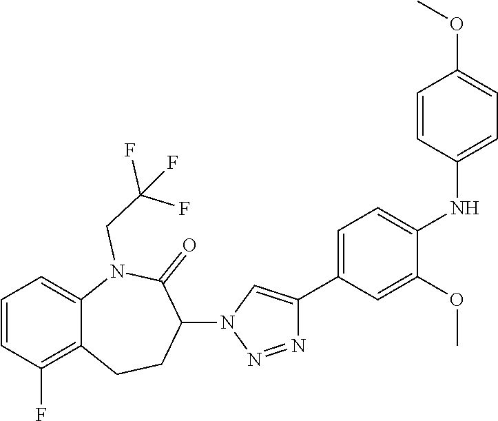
C1=CC(F)=C2C(=C1)N(CC(F)(F)F)C(=O)C(N1C=C(C3=CC=C(NC4=CC=C(OC)C=C4)C(OC)=C3)N=N1)CC2
